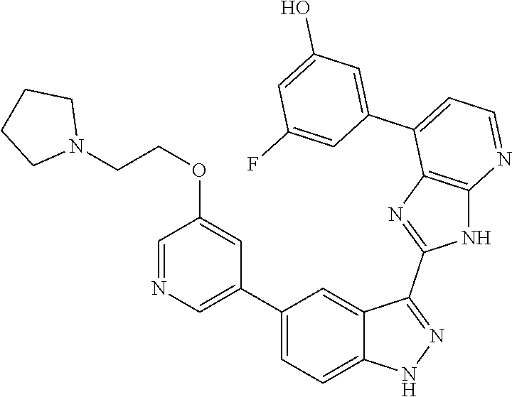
C1(C2=CC=C3C(=C2)C(C2=NC4=C(N2)N=CC=C4C2=CC(O)=CC(F)=C2)=NN3)=CN=CC(OCCN2CCCC2)=C1
